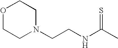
O1CCN(CCNC(=S)C)CC1
